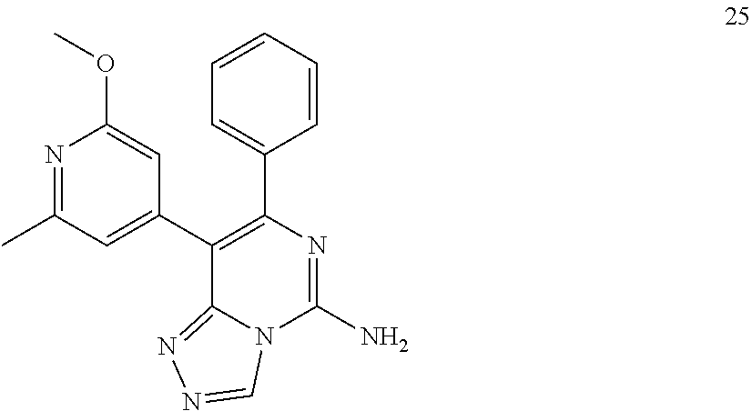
C1=CC=CC=C1C1=C(C2=CC(C)=NC(OC)=C2)C2=NN=CN2C(N)=N1
